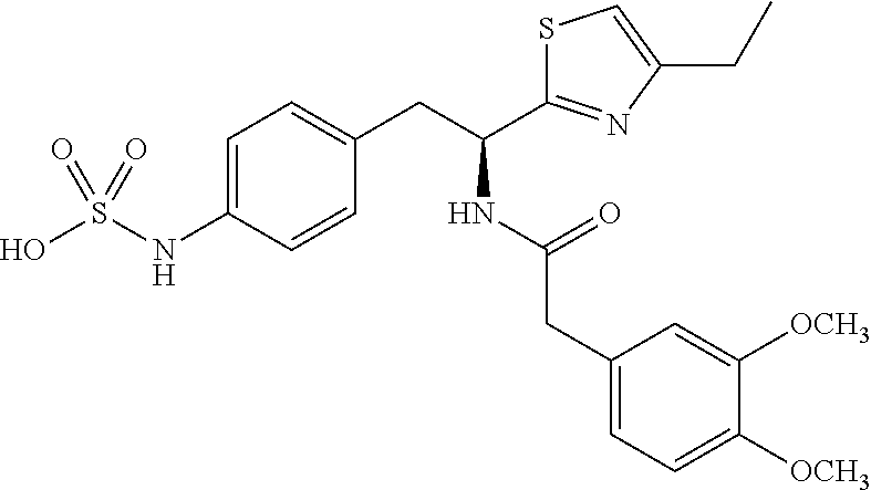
C1=C(NS(O)(=O)=O)C=CC(CC(NC(CC2=CC=C([OCH3])C([OCH3])=C2)=O)C2=NC(CC)=CS2)=C1
